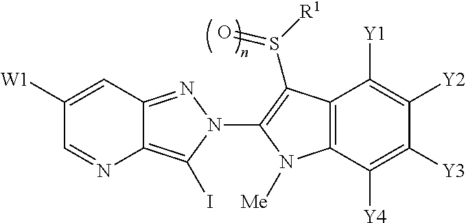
C1([W1])=CC2=NN(C3=C(S(=O)[R1])C4=C(C([Y4])=C([Y3])C([Y2])=C4[Y1])N3[Me])C(I)=C2N=C1
